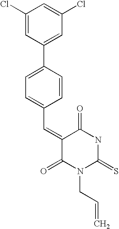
C1(Cl)=CC(C2=CC=C(C=C3C(=O)N(CC=C)C(=S)NC3=O)C=C2)=CC(Cl)=C1
